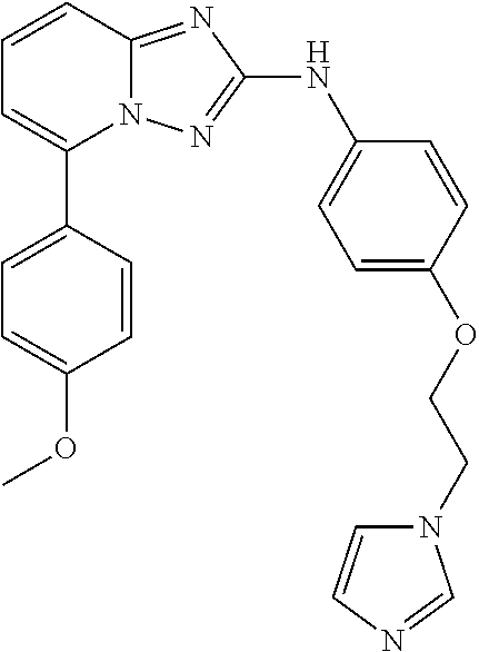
N12C(=NC(NC3=CC=C(OCCN4C=CN=C4)C=C3)=N1)C=CC=C2C1=CC=C(OC)C=C1
